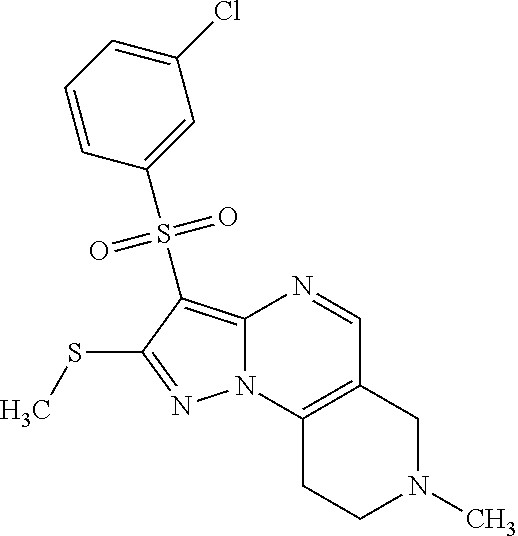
C12=C(S(C3=CC(Cl)=CC=C3)(=O)=O)C(SC)=NN1C1=C(C=N2)CN(C)CC1
